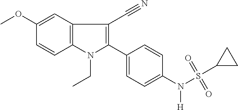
C12=C(C=C(OC)C=C1)C(C#N)=C(C1=CC=C(N(S(C3CC3)(=O)=O)[H])C=C1)N2CC
